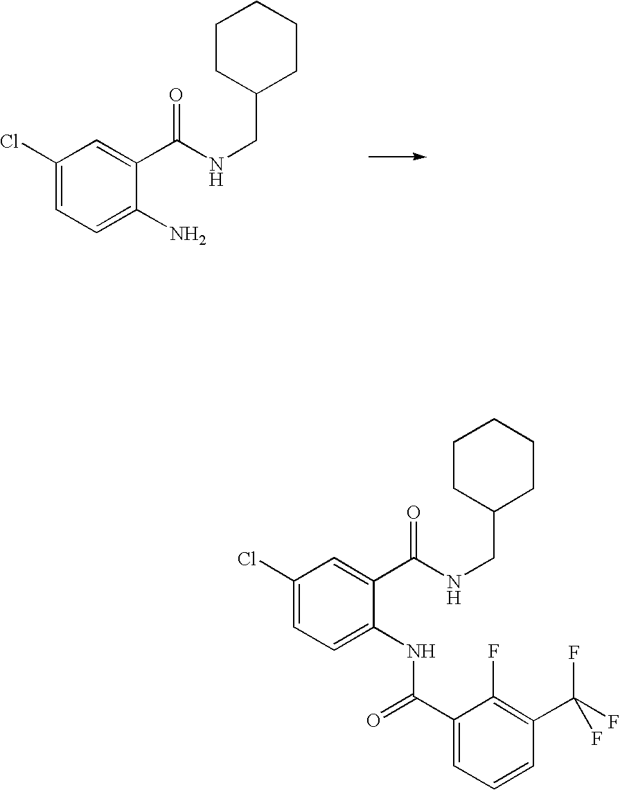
C1(Cl)=CC=C(N)C(C(NCC2CCCCC2)=O)=C1.C1(Cl)=CC=C(NC(C2=CC=CC(C(F)(F)F)=C2F)=O)C(C(NCC2CCCCC2)=O)=C1
